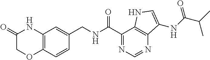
C12=C(C=CC(CNC(C3=NC=NC4=C3NC=C4NC(C(C)C)=O)=O)=C1)OCC(=O)N2
